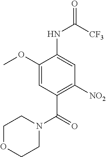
O=C([CF3])NC1=CC([NO2])=C(C(=O)N2CCOCC2)C=C1OC
